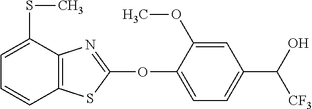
C1(OC2=NC3=C(S2)C=CC=C3SC)=CC=C(C([CF3])O)C=C1OC
